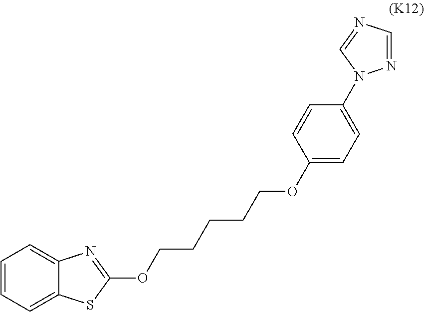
C1=CC=C2C(=C1)N=C(OCCCCCOC1=CC=C(N3N=CN=C3)C=C1)S2
